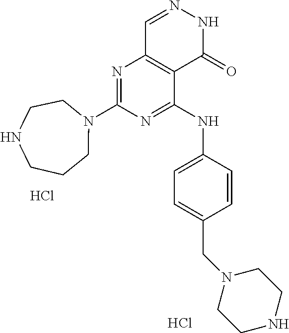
Cl.N1=C(N2CCCNCC2)N=C(NC2=CC=C(CN3CCNCC3)C=C2)C2=C1C=NNC2=O.Cl
